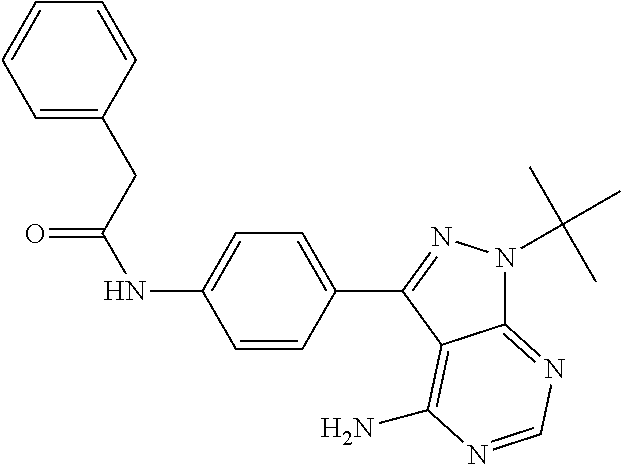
C1=C(CC(NC2=CC=C(C3=NN(C(C)(C)C)C4=NC=NC(N)=C34)C=C2)=O)C=CC=C1
